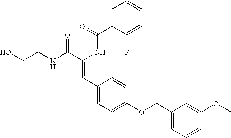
C1=C(C(=O)NC(C(NCCO)=O)=CC2=CC=C(OCC3=CC=CC(OC)=C3)C=C2)C(F)=CC=C1
